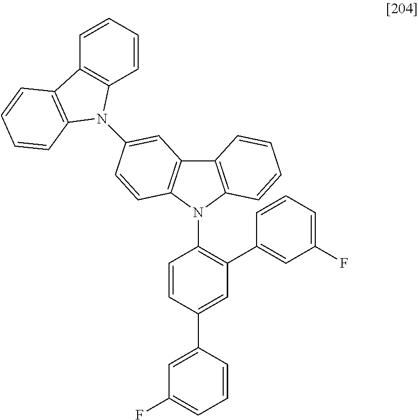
C12=C(N(C3=C(C4=CC(F)=CC=C4)C=C(C4=CC(F)=CC=C4)C=C3)C3=C1C=CC=C3)C=CC(N1C3=C(C=CC=C3)C3=C1C=CC=C3)=C2
